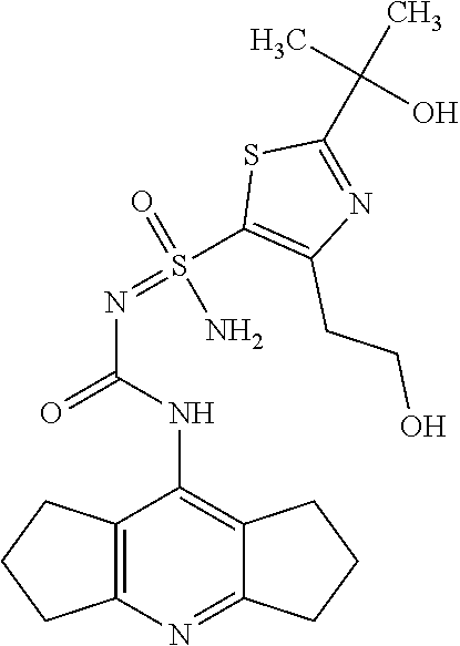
N(C(NC1=C2C(=NC3=C1CCC3)CCC2)=O)=S(C1=C(CCO)N=C(C(C)(C)O)S1)(=O)N
